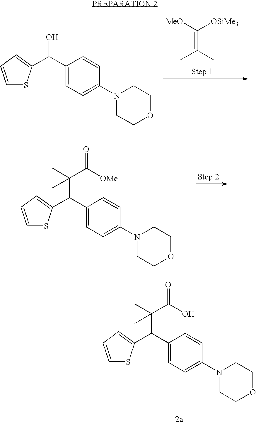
C(C)(C)=C([MeO])[OSiMe3].C1=CC=C(C(C2=CC=C(N3CCOCC3)C=C2)O)S1.C1=CC=C(C(C2=CC=C(N3CCOCC3)C=C2)C(C)(C)C([OMe])=O)S1.C1=CC=C(C(C2=CC=C(N3CCOCC3)C=C2)C(C)(C)C(O)=O)S1
